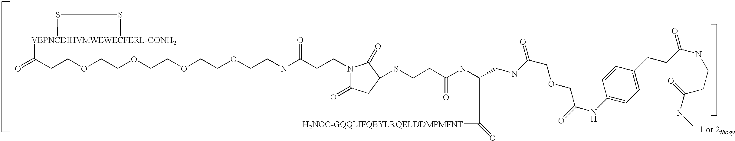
[VEPNCDIHVMWEWECFERL-CONH2]1(C(CCOCCOCCOCCOCCNC(CCN2C(=O)CC(SCCC(NC(C(=O)[H2NOC-GQQLIFQEYLRQELDDMPMFNT])CNC(COCC(NC3=CC=C(CCC(NCCC(NC)=O)=O)C=C3)=O)=O)=O)C2=O)=O)=O)SS1
